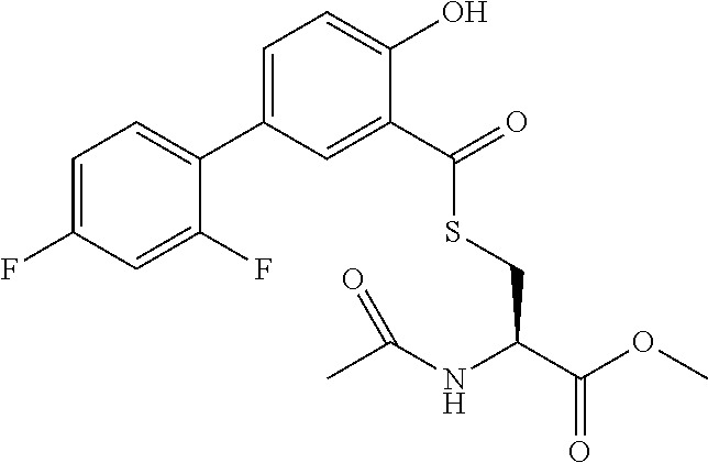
C1=C(C2=CC=C(F)C=C2F)C=C(C(SCC(C(OC)=O)NC(C)=O)=O)C(O)=C1
